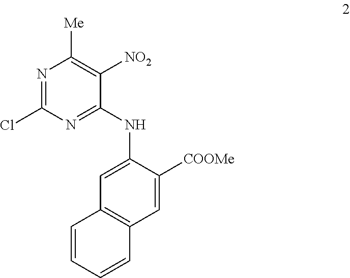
N1=C(Cl)N=C(NC2=CC3=C(C=C2[COOMe])C=CC=C3)C([NO2])=C1[Me]
